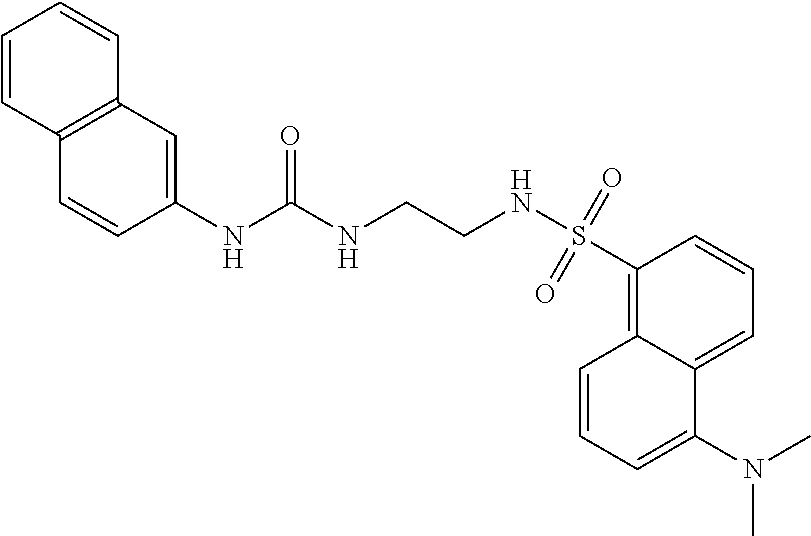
C12=CC=CC(S(NCCNC(NC3=CC4=C(C=C3)C=CC=C4)=O)(=O)=O)=C1C=CC=C2N(C)C
